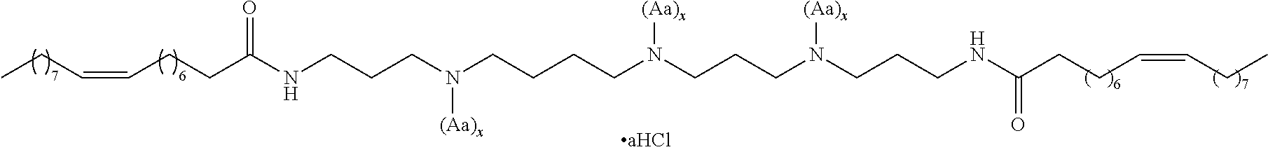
C(CN(CCCCN(CCCN(CCCNC(CCC=CCC)=O)[(Aa)x])[(Aa)x])[(Aa)x])CNC(CCC=CCC)=O
